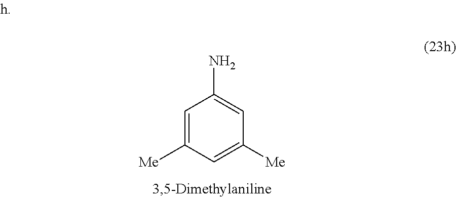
C1=C([Me])C=C([Me])C=C1N
